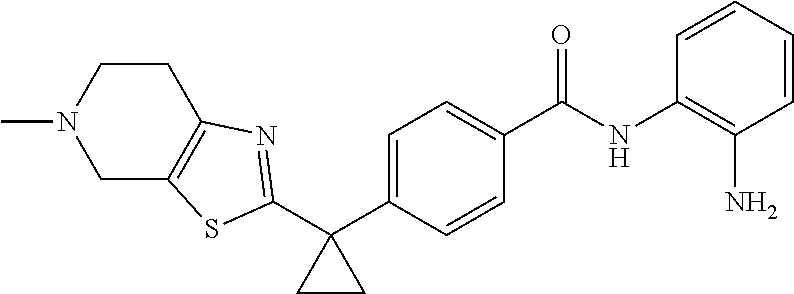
C1=C(C2(C3=NC4=C(CN(C)CC4)S3)CC2)C=CC(C(NC2=C(N)C=CC=C2)=O)=C1
